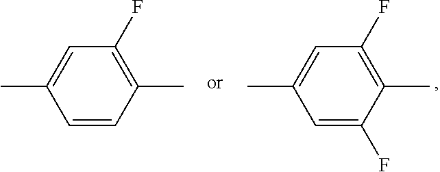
C1(F)=C(C)C(F)=CC(C)=C1.C1(F)=C(C)C=CC(C)=C1
